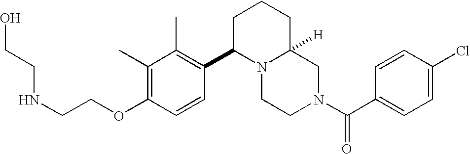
N(CCOC1=C(C)C(C)=C(C2N3C([H])(CCC2)CN(C(C2=CC=C(Cl)C=C2)=O)CC3)C=C1)CCO
